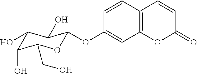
C12=C(C=CC(OC3OC(CO)C(O)C(O)C3O)=C1)C=CC(=O)O2
